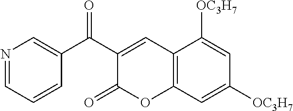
C1=NC=C(C(C2=CC3=C(OC2=O)C=C([OC3H7])C=C3[OC3H7])=O)C=C1
